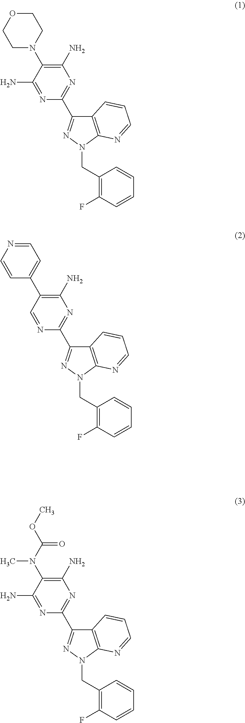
C1(N)=C(N2CCOCC2)C(N)=NC(C2=NN(CC3=C(F)C=CC=C3)C3=C2C=CC=N3)=N1.C1(N)=C(C2=CC=NC=C2)C=NC(C2=NN(CC3=C(F)C=CC=C3)C3=C2C=CC=N3)=N1.C1(N)=C(N(C(OC)=O)C)C(N)=NC(C2=NN(CC3=C(F)C=CC=C3)C3=C2C=CC=N3)=N1
